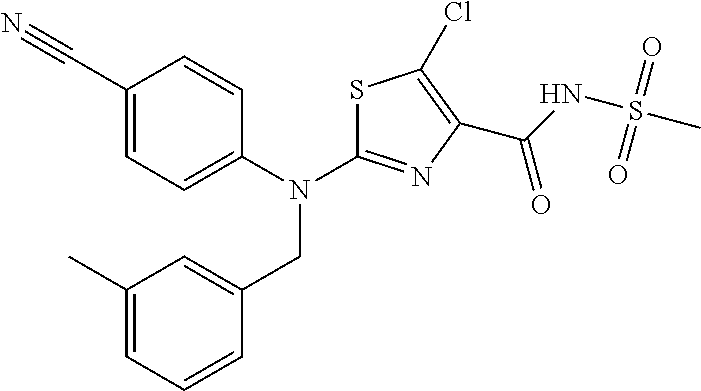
C1(C#N)=CC=C(N(C2=NC(C(NS(C)(=O)=O)=O)=C(Cl)S2)CC2=CC(C)=CC=C2)C=C1
